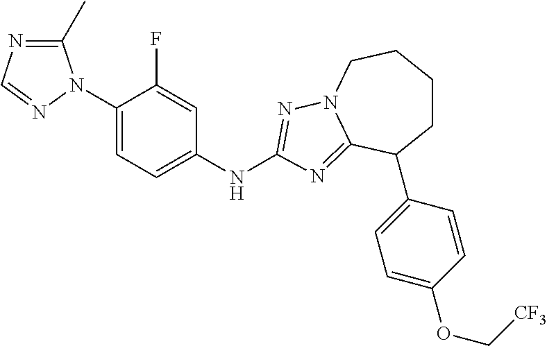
C1(C)=NC=NN1C1=CC=C(NC2=NN3CCCCC(C4=CC=C(OC[CF3])C=C4)C3=N2)C=C1F
